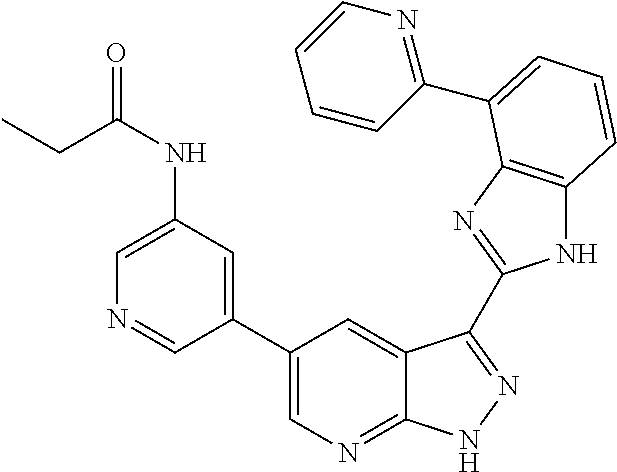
C1(C2=CN=C3C(=C2)C(C2=NC4=C(N2)C=CC=C4C2=NC=CC=C2)=NN3)=CC(NC(CC)=O)=CN=C1
